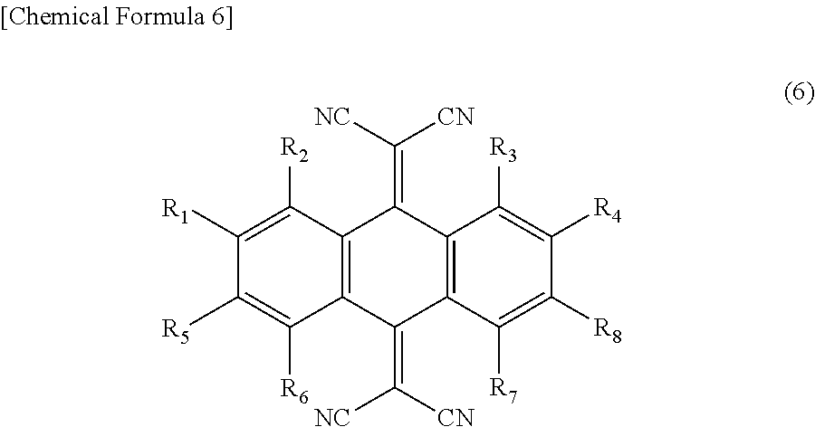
C1([R1])=C([R2])C2=C(C([R6])=C1[R5])C(=C([NC])[CN])C1=C(C2=C([NC])[CN])C([R3])=C([R4])C([R8])=C1[R7]
